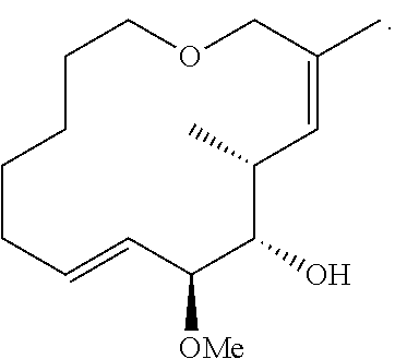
C1CCCC=CC([OMe])C(O)C(C)C=C(C)COC1
